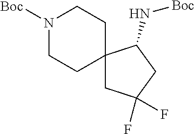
N1([Boc])CCC2(CC1)CC(F)(F)CC2N[Boc]
